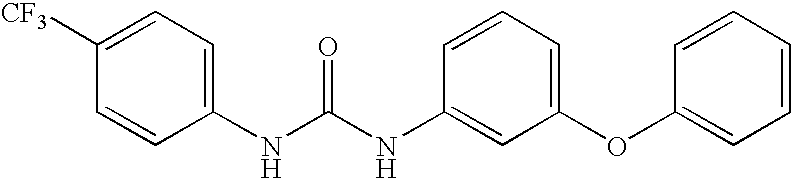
C1([CF3])=CC=C(NC(NC2=CC(OC3=CC=CC=C3)=CC=C2)=O)C=C1
